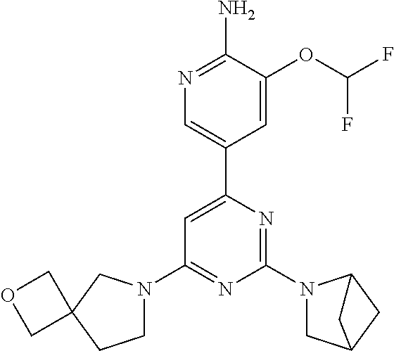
N1=C(N)C(OC(F)F)=CC(C2=CC(N3CCC4(C3)COC4)=NC(N3CC4CC3C4)=N2)=C1
